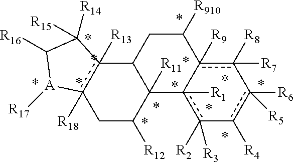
C12([R11])c3([R1])c([R3])([R2])-c([R4])c([R6])([R5])-c([R8])([R7])c-3([R9])C([R910])CC1c1([R13])c([R18])(CC2[R12])[A]([R17])C([R16])C1([R14])[R15]
